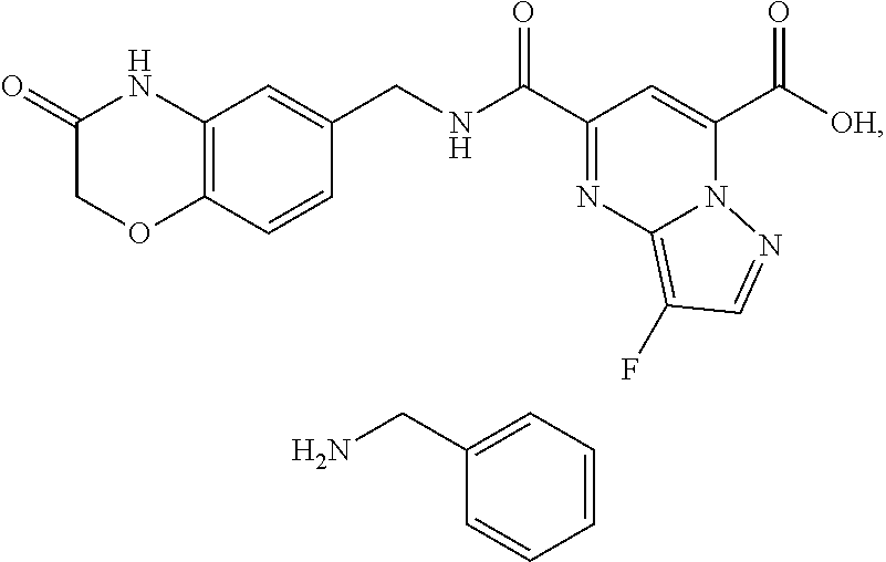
C(C1=NC2=C(F)C=NN2C(C([OH])=O)=C1)(=O)NCC1=CC2=C(C=C1)OCC(=O)N2.NCC1=CC=CC=C1
